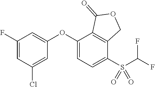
C1(F)=CC(Cl)=CC(OC2=CC=C(S(=O)(=O)C(F)F)C3=C2C(=O)OC3)=C1
